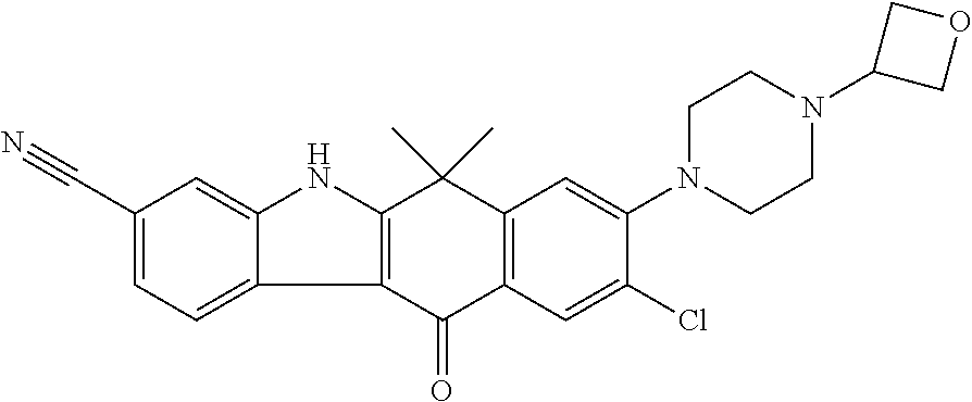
C12=C(C(=O)C3=C(C1(C)C)C=C(N1CCN(C4COC4)CC1)C(Cl)=C3)C1=CC=C(C#N)C=C1N2
